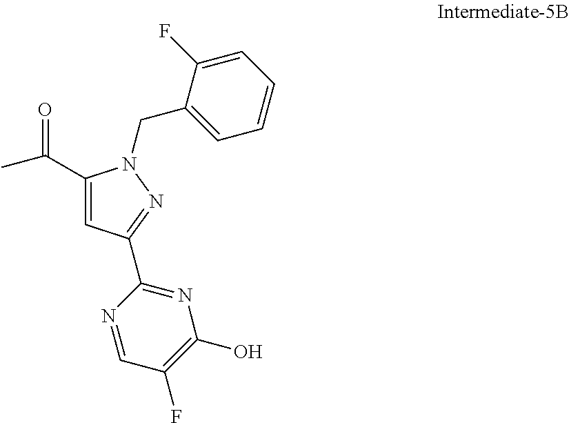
C(=O)(C)C1=CC(C2=NC(O)=C(F)C=N2)=NN1CC1=CC=CC=C1F
